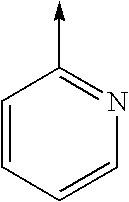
C1=CC=CN=C1->C
